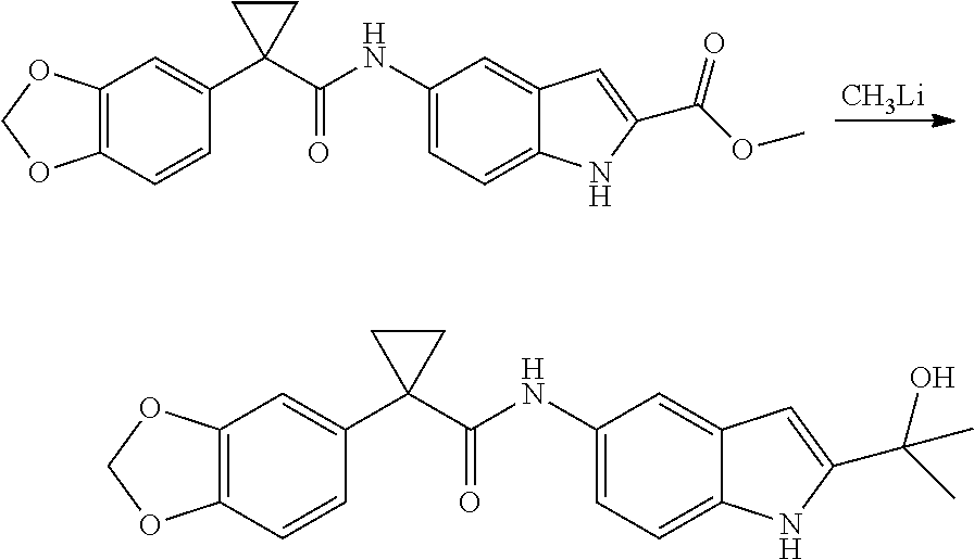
[CH3Li].C12=C(C=CC(C3(C(NC4=CC=C5C(=C4)C=C(C(OC)=O)N5)=O)CC3)=C1)OCO2.C12=C(C=CC(C3(C(NC4=CC=C5C(=C4)C=C(C(C)(O)C)N5)=O)CC3)=C1)OCO2
